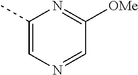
C1(C)=CN=CC([OMe])=N1
